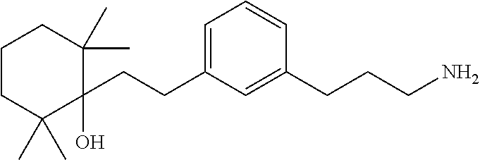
C1=C(CCC2(O)C(C)(C)CCCC2(C)C)C=C(CCCN)C=C1
